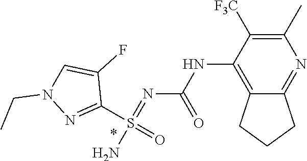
C(N1N=C(S(N)(=O)=NC(NC2=C3CCCC3=NC(C)=C2[F3C])=O)C(F)=C1)C
